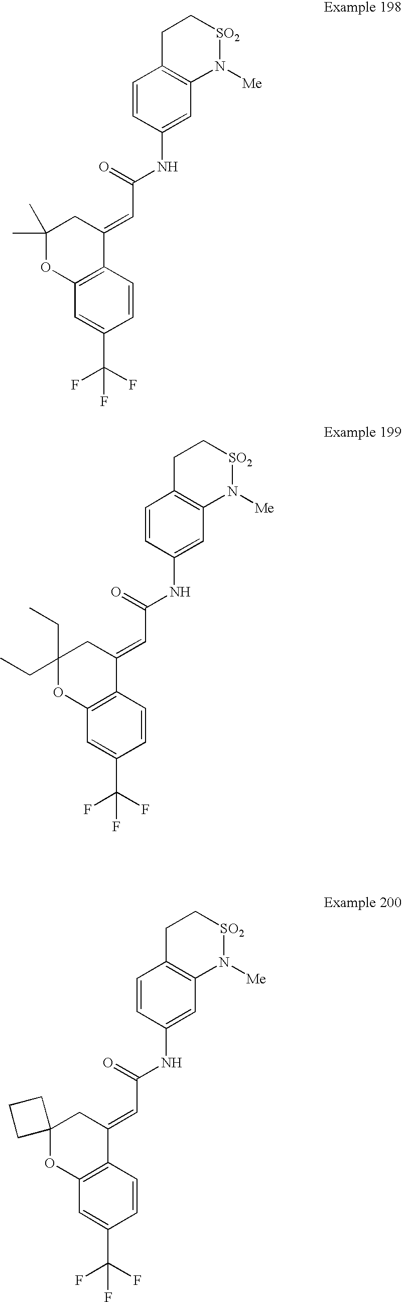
C1=CC(NC(=O)C=C2C3=C(C=C(C(F)(F)F)C=C3)OC(C)(C)C2)=CC2=C1CC[SO2]N2[Me].C1=CC(NC(=O)C=C2C3=C(C=C(C(F)(F)F)C=C3)OC(CC)(CC)C2)=CC2=C1CC[SO2]N2[Me].C1=CC(NC(=O)C=C2C3=C(C=C(C(F)(F)F)C=C3)OC3(C2)CCC3)=CC2=C1CC[SO2]N2[Me]
